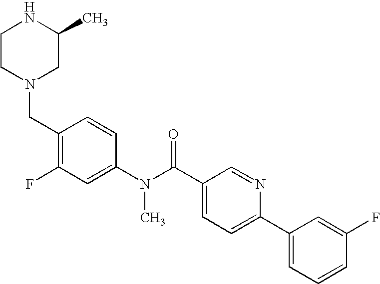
C1CN(CC2=C(F)C=C(N(C(C3=CC=C(C4=CC=CC(F)=C4)N=C3)=O)C)C=C2)CC(C)N1
